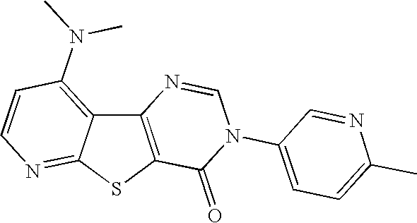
C12=C(SC3=NC=CC(N(C)C)=C13)C(=O)N(C1=CC=C(C)N=C1)C=N2
